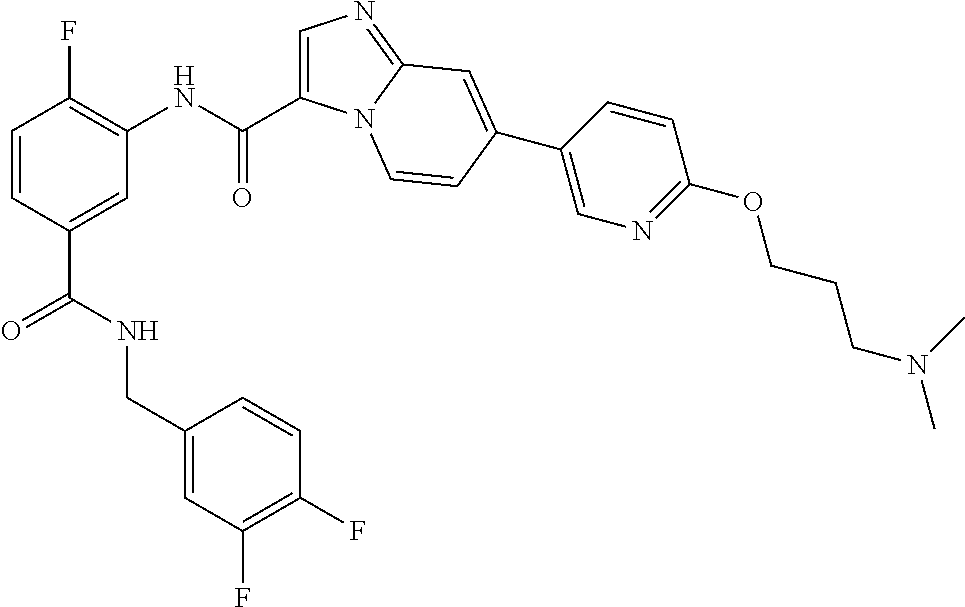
C1=CC(C(=O)NCC2=CC(F)=C(F)C=C2)=CC(NC(=O)C2=CN=C3N2C=CC(C2=CN=C(OCCCN(C)C)C=C2)=C3)=C1F
